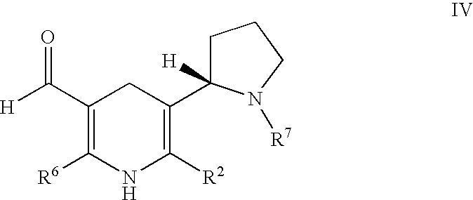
[R6]C1=C(C([H])=O)CC(C2([H])N([R7])CCC2)=C([R2])N1
